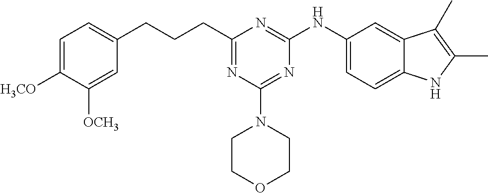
C(C1=NC(N2CCOCC2)=NC(NC2=CC=C3C(=C2)C(C)=C(C)N3)=N1)CCC1=CC=C([H3CO])C([OCH3])=C1
